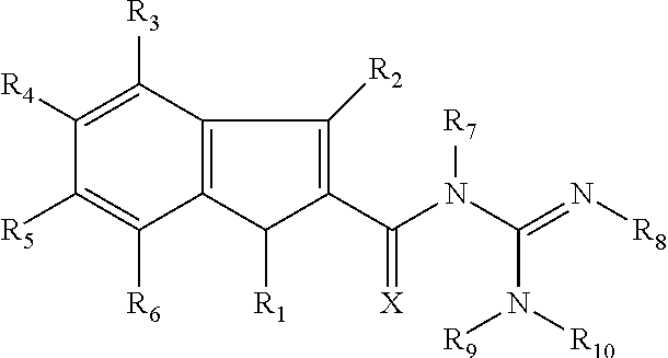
[R7]N(C(=N[R8])N([R10])[R9])C(C1=C([R2])C2=C(C1[R1])C([R6])=C([R5])C([R4])=C2[R3])=[X]
